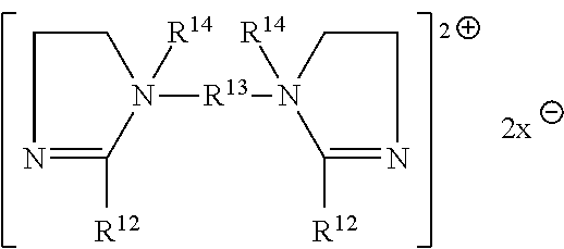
N1=C([R12])N([R13]N2([R14])C([R12])=NCC2)([R14])CC1
